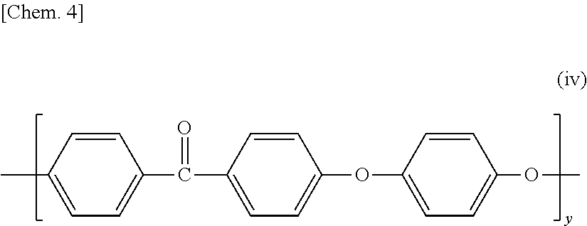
C1(C)=CC=C(C(C2=CC=C(OC3=CC=C(OC)C=C3)C=C2)=O)C=C1
